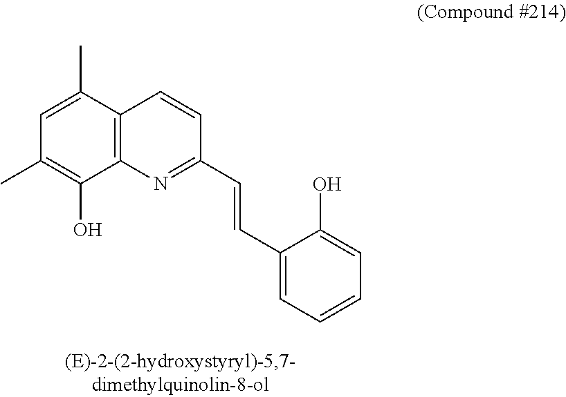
C12=C(C(C)=CC(C)=C1O)C=CC(C=CC1=CC=CC=C1O)=N2
